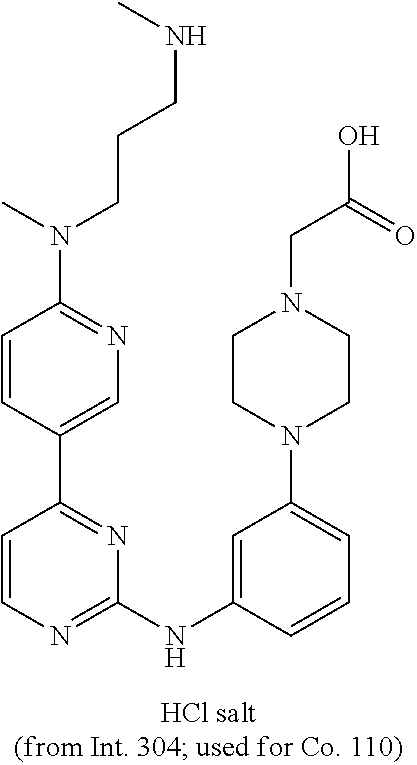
C1=CC(C2=NC(NC3=CC(N4CCN(CC(O)=O)CC4)=CC=C3)=NC=C2)=CN=C1N(C)CCCNC
